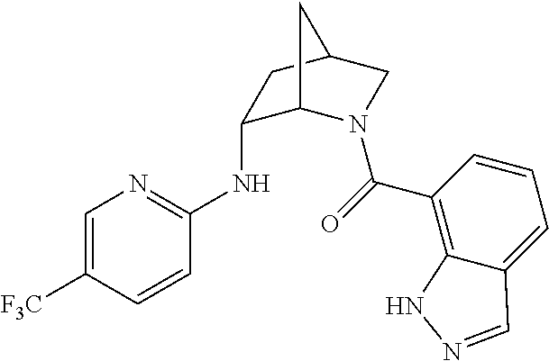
N(C1C2N(C(=O)C3=C4C(=CC=C3)C=NN4)CC(C1)C2)C1=NC=C([F3C])C=C1
